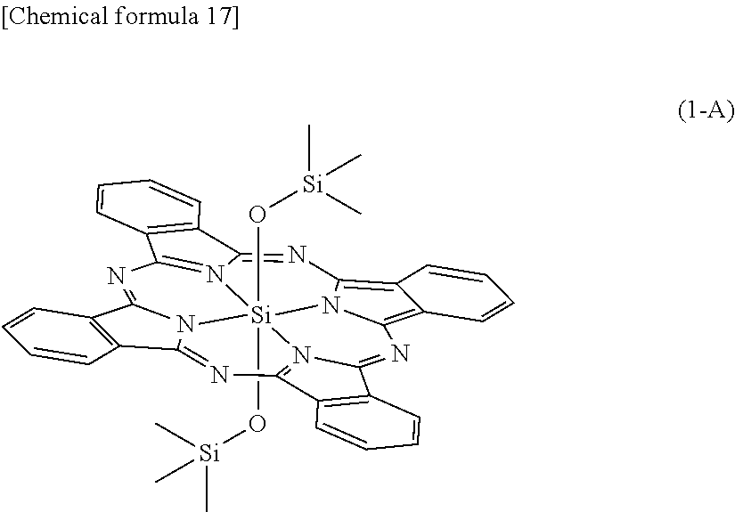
N1=C2N3C(=NC4=N5C(=NC6=C7C(=C8N=C9N(=C1C1=C9C=CC=C1)[Si]53(O[Si](C)(C)C)(O[Si](C)(C)C)N86)C=CC=C7)C1=C4C=CC=C1)C1=C2C=CC=C1
